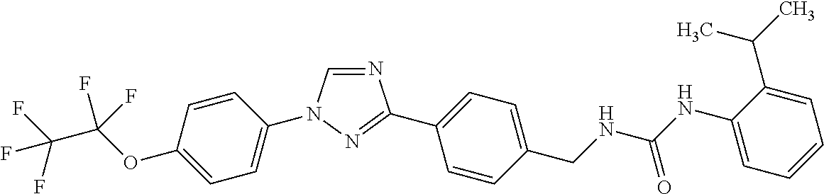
C1=CC(OC(C(F)(F)F)(F)F)=CC=C1N1C=NC(C2=CC=C(CNC(NC3=CC=CC=C3C(C)C)=O)C=C2)=N1
